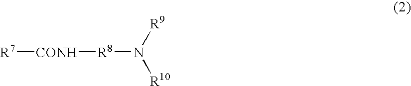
[R8](N([R9])[R10])[CONH][R7]
